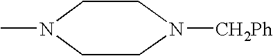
C1N(C)CCN([CH2Ph])C1
